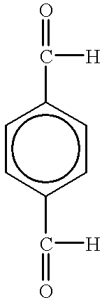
c1(C([H])=O)ccc(C([H])=O)cc1
